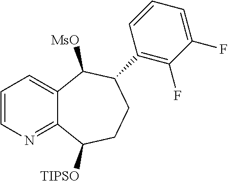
C1=CN=C2C(=C1)C([MsO])C(C1=C(F)C(F)=CC=C1)CCC2[TIPSO]
